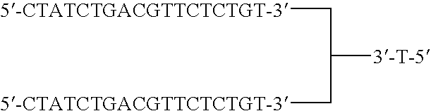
C([3-T-5])(C[5-CTATCTGACGTTCTCTGT-3])C[5-CTATCTGACGTTCTCTGT-3]
